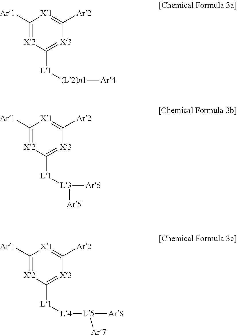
C1([Ar1])=[X2]C([L1][(L2)n1][Ar4])=[X3]C([Ar2])=[X1]1.C1([Ar1])=[X2]C([L1][L3]([Ar6])[Ar5])=[X3]C([Ar2])=[X1]1.C1([Ar1])=[X2]C([L1][L4][L5]([Ar8])[Ar7])=[X3]C([Ar2])=[X1]1
